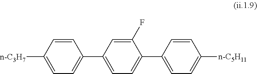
[n-C3H7]C1=CC=C(C2=CC=C(C3=CC=C([n-C5H11])C=C3)C(F)=C2)C=C1
